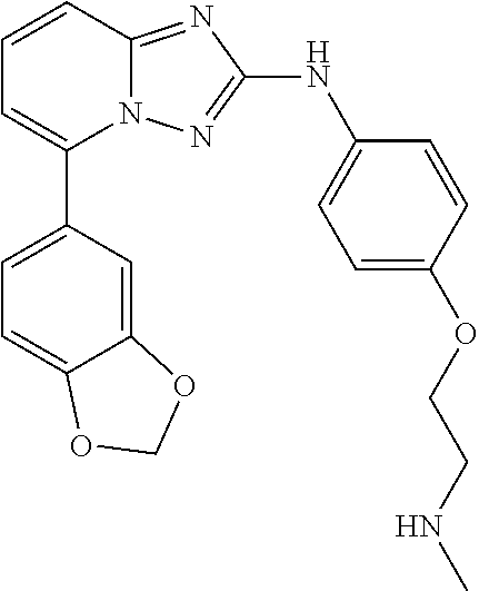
N12C(=NC(NC3=CC=C(OCCNC)C=C3)=N1)C=CC=C2C1=CC=C2C(=C1)OCO2
